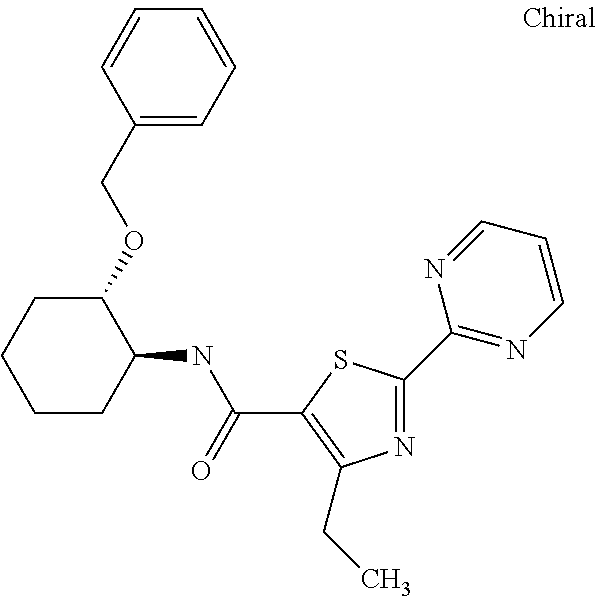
N1=C(C2=NC=CC=N2)SC(C(NC2C(OCC3=CC=CC=C3)CCCC2)=O)=C1CC
